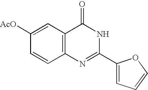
C12=C(C=C([AcO])C=C1)C(=O)NC(C1=CC=CO1)=N2
